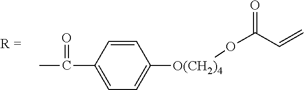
C1=CC(C(=O)C)=CC=C1[O(CH2)4]OC(C=C)=O
